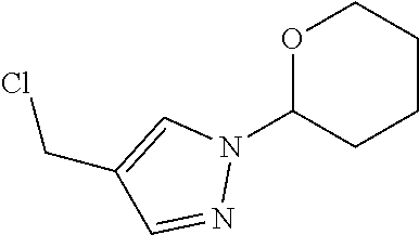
O1C(N2C=C(CCl)C=N2)CCCC1
